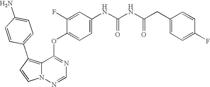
C1=CN2C(=C1C1=CC=C(N)C=C1)C(OC1=CC=C(NC(NC(CC3=CC=C(F)C=C3)=O)=O)C=C1F)=NC=N2
